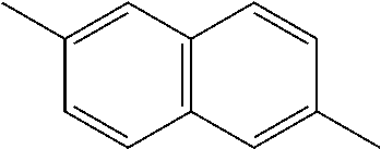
C1=CC2=C(C=C1C)C=CC(C)=C2
